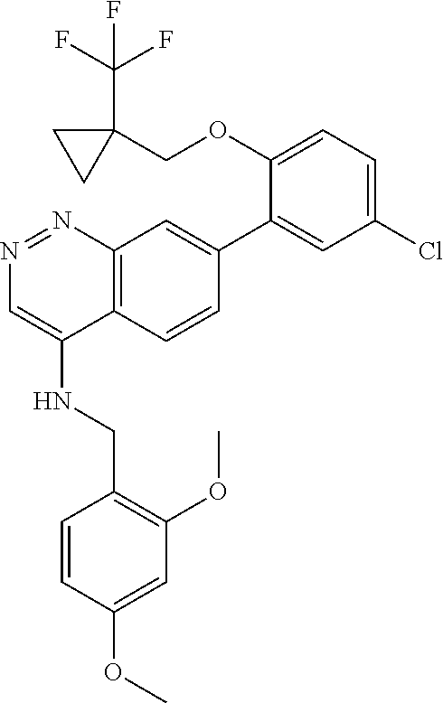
C(C1(COC2=CC=C(Cl)C=C2C2=CC3=C(C=C2)C(NCC2=C(OC)C=C(OC)C=C2)=CN=N3)CC1)(F)(F)F
